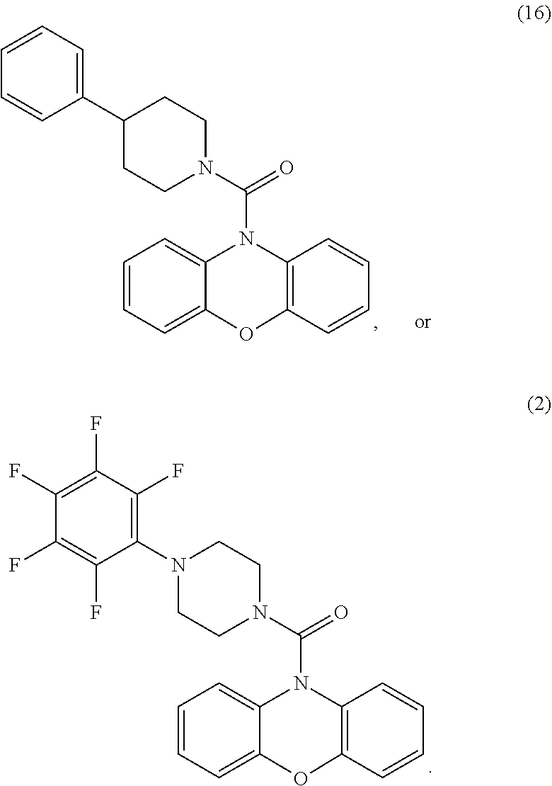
C1(N2CCN(C(=O)N3C4=CC=CC=C4OC4=C3C=CC=C4)CC2)=C(F)C(F)=C(F)C(F)=C1F.C1(C2CCN(C(=O)N3C4=CC=CC=C4OC4=C3C=CC=C4)CC2)=CC=CC=C1
